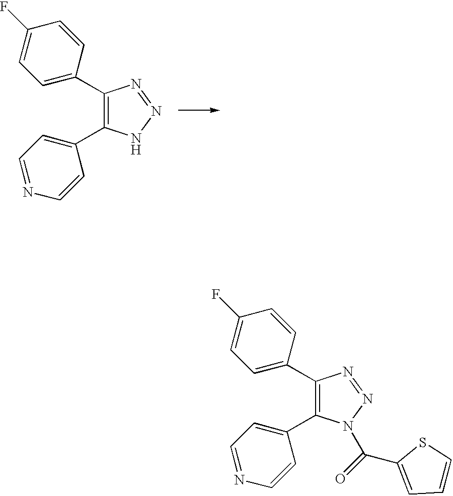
C1(C2=CC=C(F)C=C2)=C(C2=CC=NC=C2)NN=N1.C1(C2=CC=C(F)C=C2)=C(C2=CC=NC=C2)N(C(=O)C2=CC=CS2)N=N1
